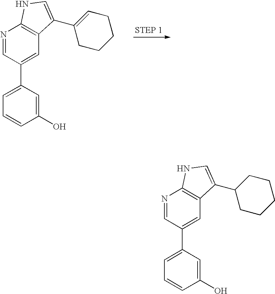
N1=CC(C2=CC=CC(O)=C2)=CC2=C1NC=C2C1=CCCCC1.N1=CC(C2=CC=CC(O)=C2)=CC2=C1NC=C2C1CCCCC1
